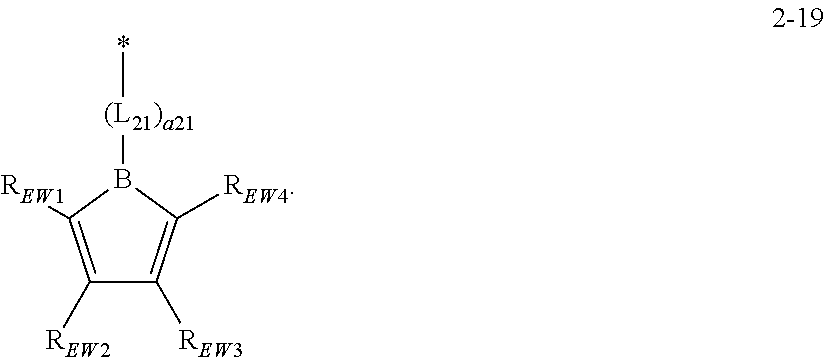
C1([REW2])=C([REW1])B([(L21)a21]*)C([REW4])=C1[REW3]
